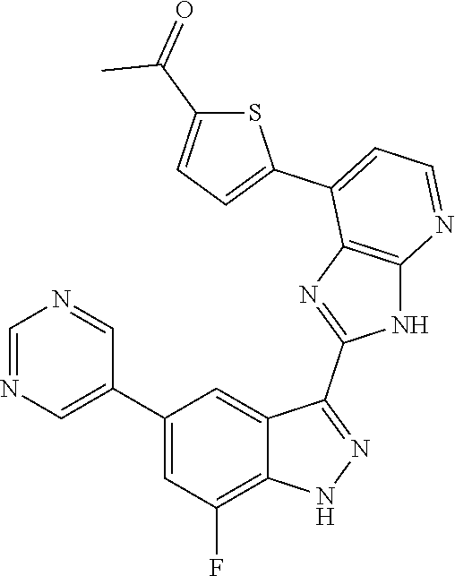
C1=NC=C(C2=CC(F)=C3C(=C2)C(C2=NC4=C(N2)N=CC=C4C2=CC=C(C(=O)C)S2)=NN3)C=N1
